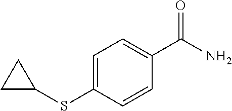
C1=C(SC2CC2)C=CC(C(N)=O)=C1
